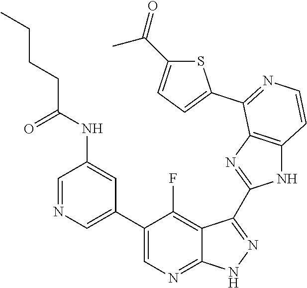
C1=NC=C(C2=CN=C3C(=C2F)C(C2=NC4=C(N2)C=CN=C4C2=CC=C(C(=O)C)S2)=N[N H]3)C=C1NC(CCCC)=O
